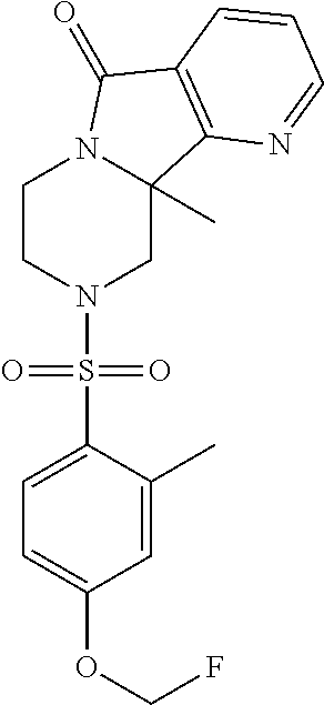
C1CN(S(C2=CC=C(OCF)C=C2C)(=O)=O)CC2(C)N1C(=O)C1=C2N=CC=C1
